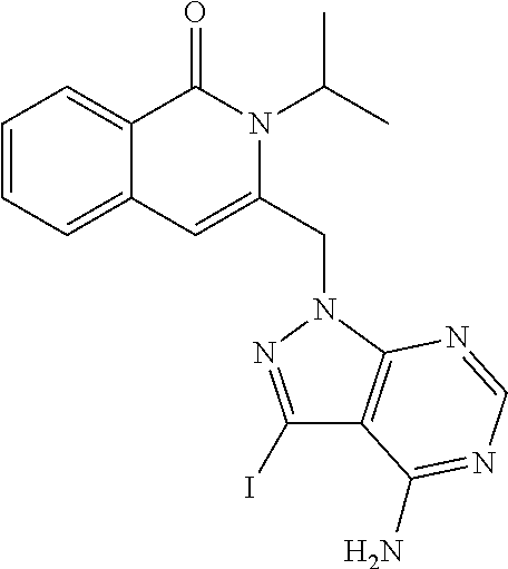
C1=CC=C2C(=C1)C(=O)N(C(C)C)C(CN1C3=C(C(I)=N1)C(N)=NC=N3)=C2
